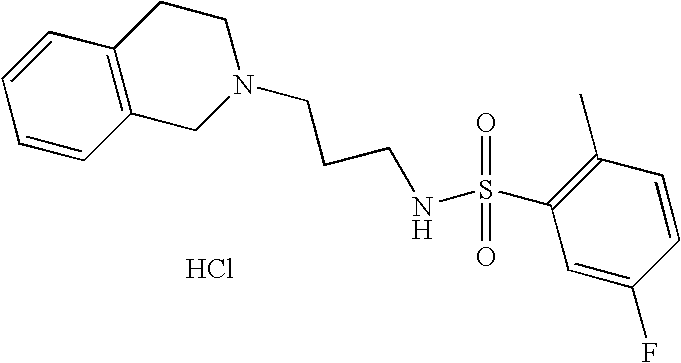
C1=CC2=C(C=C1)CCN(CCCNS(C1=C(C)C=CC(F)=C1)(=O)=O)C2.Cl
